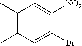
C1(C)=C(C)C=C(Br)C([NO2])=C1
